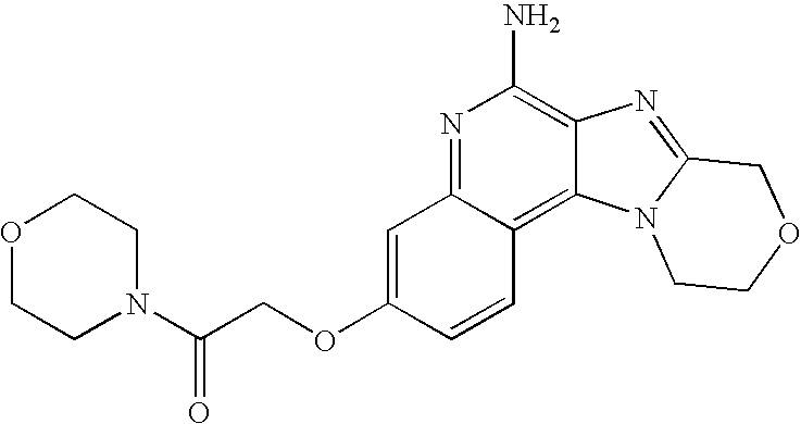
O1CCN(C(COC2=CC3=NC(N)=C4C(=C3C=C2)N2C(=N4)COCC2)=O)CC1
